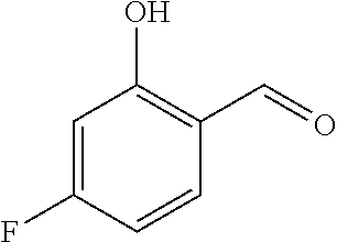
C1=C(F)C=CC(C=O)=C1O
